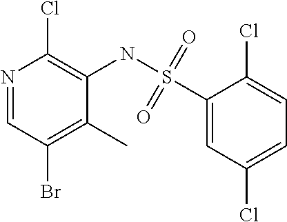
N1=CC(Br)=C(C)C(NS(C2=CC(Cl)=CC=C2Cl)(=O)=O)=C1Cl
